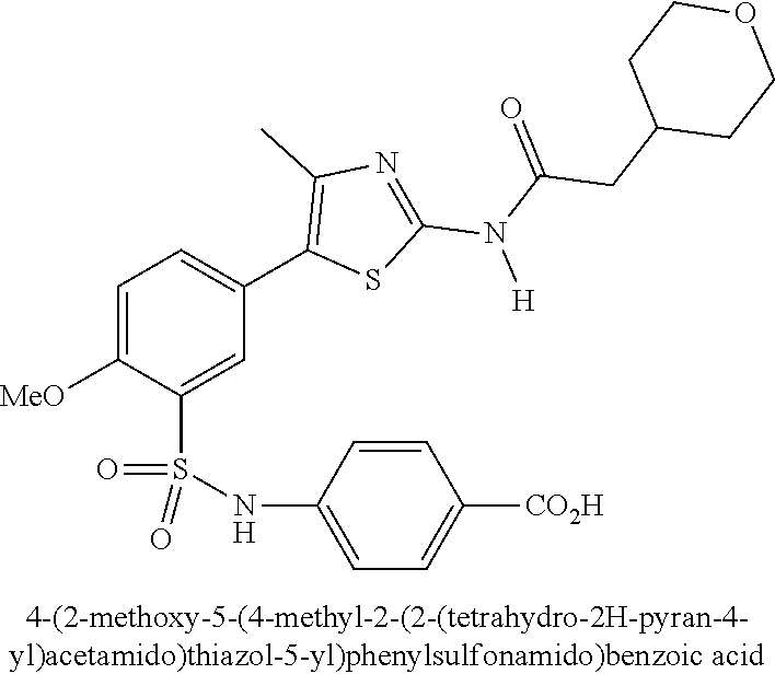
C1=C([OMe])C(S(NC2=CC=C([CO2H])C=C2)(=O)=O)=CC(C2=C(C)N=C(N(C(=O)CC3CCOCC3)[H])S2)=C1
